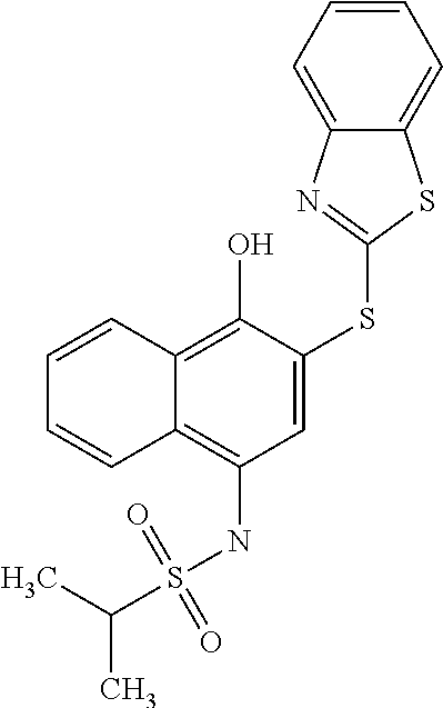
C1=CC2=C(O)C(SC3=NC4=CC=CC=C4S3)=CC(NS(=O)(=O)C(C)C)=C2C=C1
